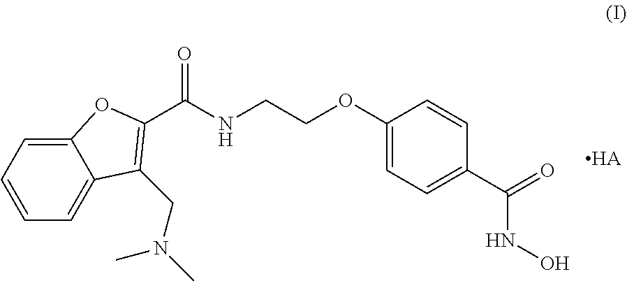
C12=CC=CC=C1C(CN(C)C)=C(C(NCCOC1=CC=C(C(NO)=O)C=C1)=O)O2.[HA]
